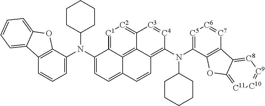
C1CC(N(C2=CC=C3C4=C5C(=C(N(C6=[C5][C6]=[C7]C7=C6OC6=[C11][C10]=[C9][C8]=C76)C6CCCCC6)[C4]=[C3]C5=[C2][C1]=C24)C=C3)C2=CC=CC3=C2OC2=CC=CC=C32)CCC1
